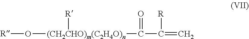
[R]O[(CH2CHO)m(C2H4O)n]([R])C(C(=C)[R])=O
